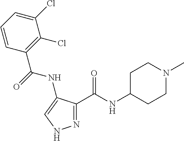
N1=C(C(NC2CCN(C)CC2)=O)C(NC(C2=C(Cl)C(Cl)=CC=C2)=O)=CN1
